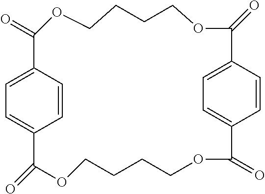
C1=C2C=CC(=C1)C(=O)OCCCCOC(=O)C1=CC=C(C=C1)C(=O)OCCCCOC2=O
